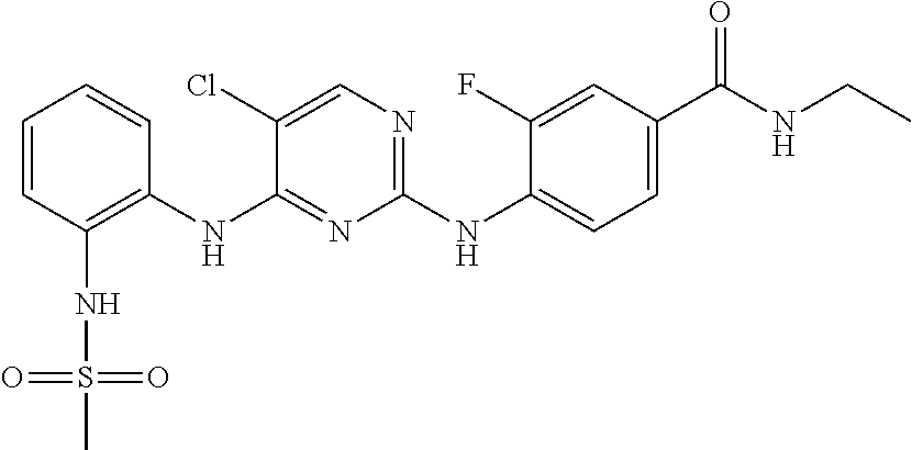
C1=CC(NS(=O)(=O)C)=C(NC2=NC(NC3=CC=C(C(NCC)=O)C=C3F)=NC=C2Cl)C=C1
